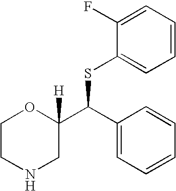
C1(F)=CC=CC=C1SC(C1([H])OCCNC1)C1=CC=CC=C1
